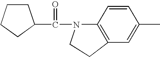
C(=O)(N1C2=C(C=C(C)C=C2)CC1)C1CCCC1
